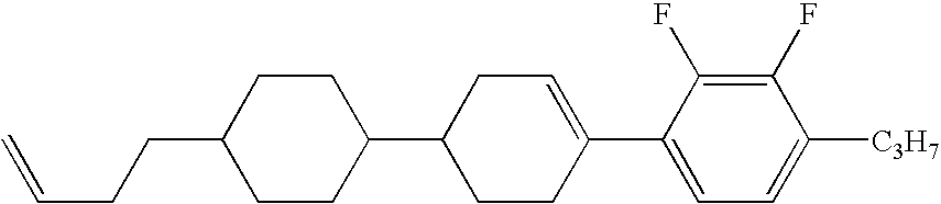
C1(F)=C(F)C(C2=CCC(C3CCC(CCC=C)CC3)CC2)=CC=C1[C3H7]
